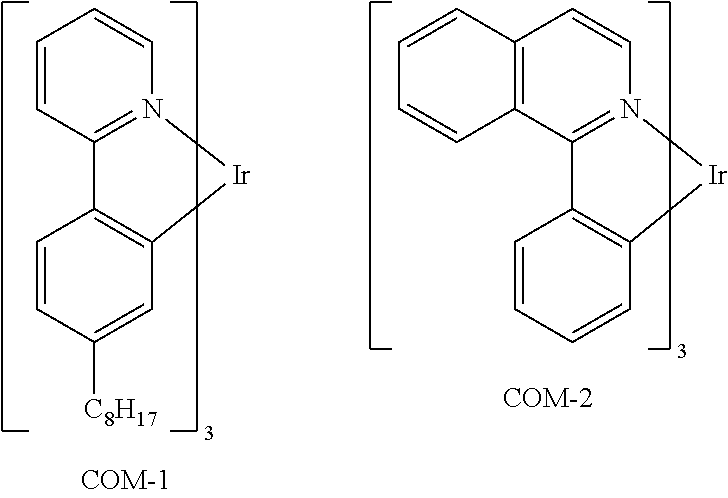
C1=CC2=N(C=C1)[Ir]C1=C2C=CC([C8H17])=C1.C12=C(C3=N(C=C1)[Ir]C1=C3C=CC=C1)C=CC=C2
